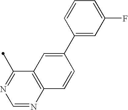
C12=C(N=CN=C1C)C=CC(C1=CC(F)=CC=C1)=C2
